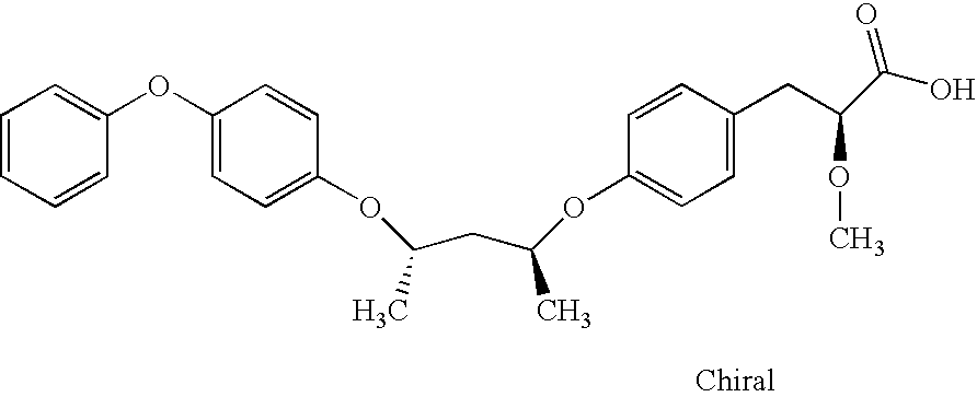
O(C1=CC=C(OC2=CC=CC=C2)C=C1)C(CC(OC1=CC=C(CC(OC)C(O)=O)C=C1)C)C
